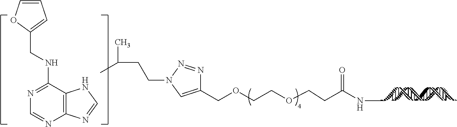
C1(COCCOCCC(NC)=O)=CN(CCC(C)C)N=N1.C12=C(C(NCC3=CC=CO3)=NC=N1)NC=N2
